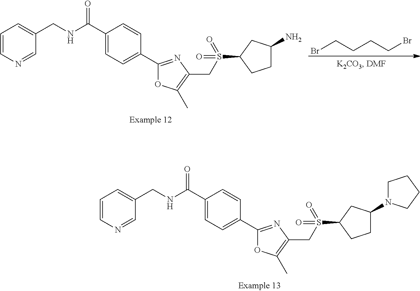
N(C(C1=CC=C(C2=NC(CS(C3CCC(N4CCCC4)C3)(=O)=O)=C(C)O2)C=C1)=O)CC1=CC=CN=C1.N(C(C1=CC=C(C2=NC(CS(C3CCC(N)C3)(=O)=O)=C(C)O2)C=C1)=O)CC1=CC=CN=C1.BrCCCCBr
